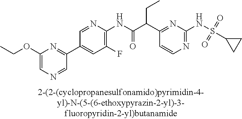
C1(NC(=O)C(C2=NC(NS(C3CC3)(=O)=O)=NC=C2)CC)=C(F)C=C(C2=NC(OCC)=CN=C2)C=N1
